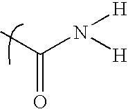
C(N([H])[H])(C)=O
